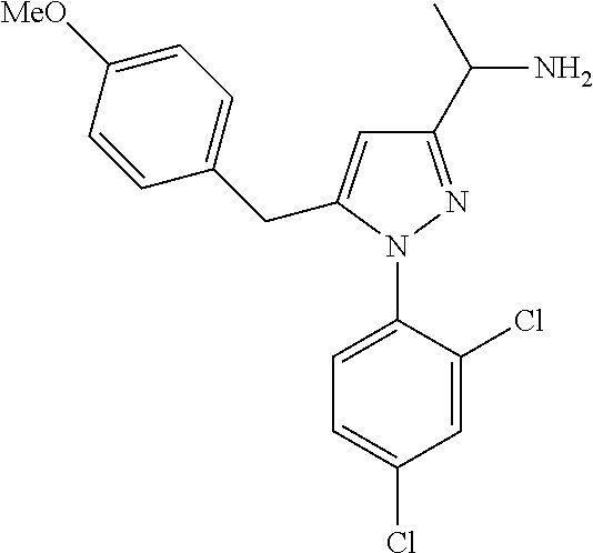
C1=C(N2N=C(C(N)C)C=C2CC2=CC=C([MeO])C=C2)C(Cl)=CC(Cl)=C1
